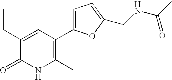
C1(CC)=CC(C2=CC=C(CNC(C)=O)O2)=C(C)NC1=O
